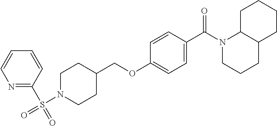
N1=C(S(=O)(N2CCC(COC3=CC=C(C(N4CCCC5C4CCCC5)=O)C=C3)CC2)=O)C=CC=C1
